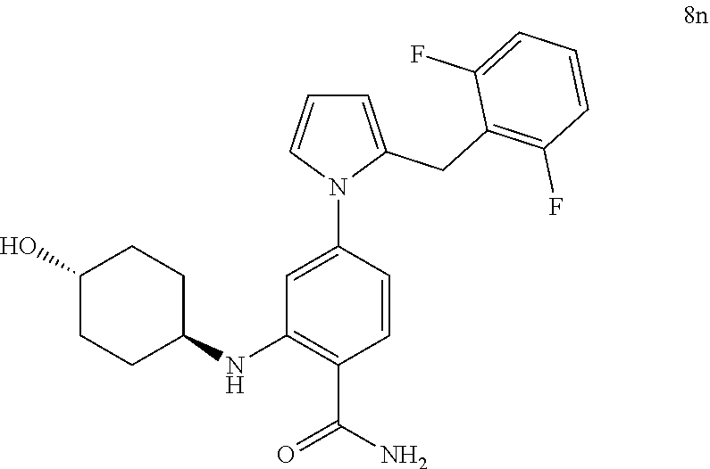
C1(O)CCC(NC2=C(C(N)=O)C=CC(N3C(CC4=C(F)C=CC=C4F)=CC=C3)=C2)CC1
